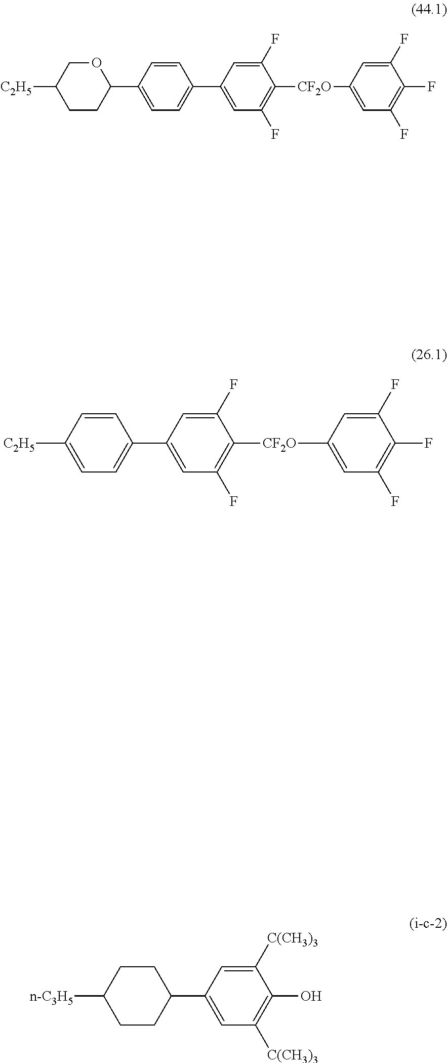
[n-C3H5]C1CCC(C2=CC([C(CH3)3])=C(O)C([C(CH3)3])=C2)CC1.C1CC(C2=CC=C(C3=CC(F)=C([CF2O]C4=CC(F)=C(F)C(F)=C4)C(F)=C3)C=C2)OCC1[C2H5].C1=C([C2H5])C=CC(C2=CC(F)=C([CF2O]C3=CC(F)=C(F)C(F)=C3)C(F)=C2)=C1
